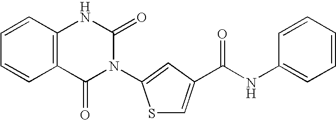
C12=C(C=CC=C1)NC(=O)N(C1=CC(C(NC3=CC=CC=C3)=O)=CS1)C2=O
